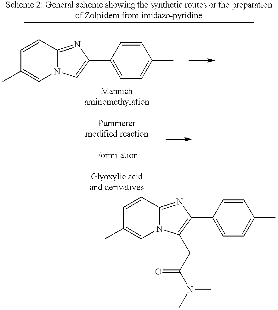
C1=CC(C)=CN2C1=NC(C1=CC=C(C)C=C1)=C2.C1=CC(C)=CN2C1=NC(C1=CC=C(C)C=C1)=C2CC(N(C)C)=O
